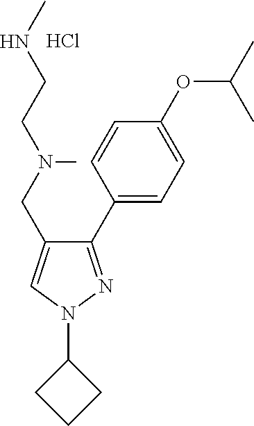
C1(C2=CC=C(OC(C)C)C=C2)=NN(C2CCC2)C=C1CN(CCNC)C.Cl
